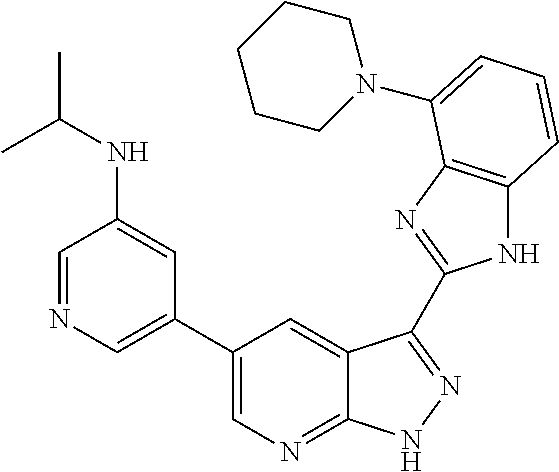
C1(C2=CN=CC(NC(C)C)=C2)=CN=C2C(=C1)C(C1=NC3=C(N1)C=CC=C3N1CCCCC1)=NN2
